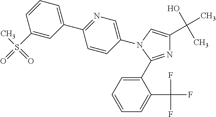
N1(C2=CN=C(C3=CC=CC(S(C)(=O)=O)=C3)C=C2)C(C2=CC=CC=C2C(F)(F)F)=NC(C(O)(C)C)=C1
